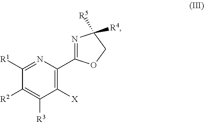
C1([R1])=NC(C2=NC([R5])([R4])CO2)=C([X])C([R3])=C1[R2]
